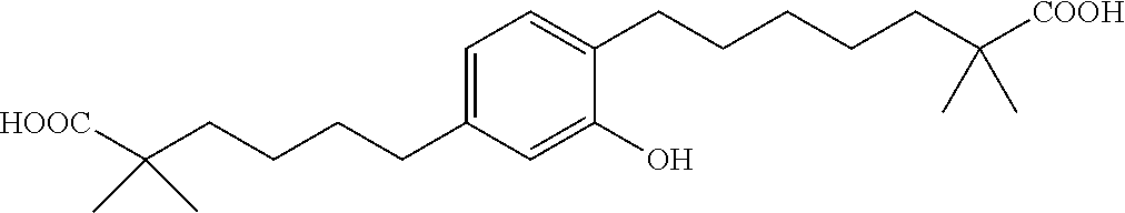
C1(CCCCC(C)(C)[HOOC])=CC=C(CCCCCC(C)(C)[COOH])C(O)=C1
